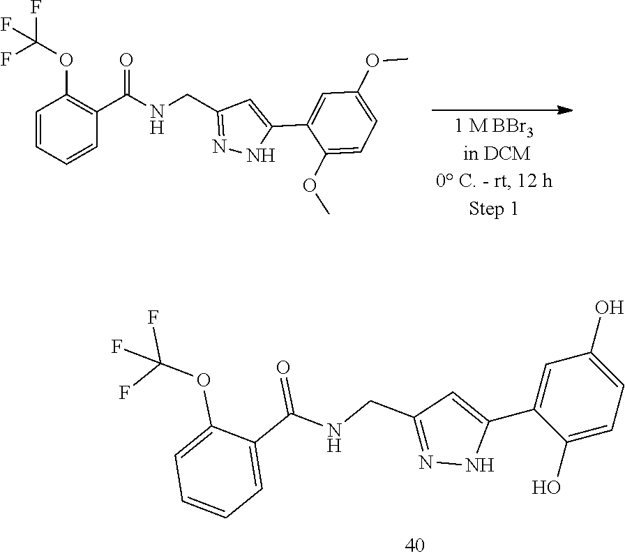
C1=CC=CC(C(=O)NCC2=NNC(C3=CC(OC)=CC=C3OC)=C2)=C1OC(F)(F)F.C1(O)=CC=C(O)C=C1C1=CC(CNC(C2=CC=CC=C2OC(F)(F)F)=O)=NN1
